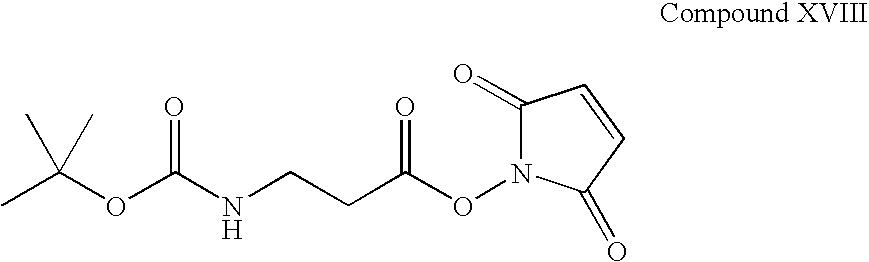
CC(OC(NCCC(ON1C(=O)C=CC1=O)=O)=O)(C)C
